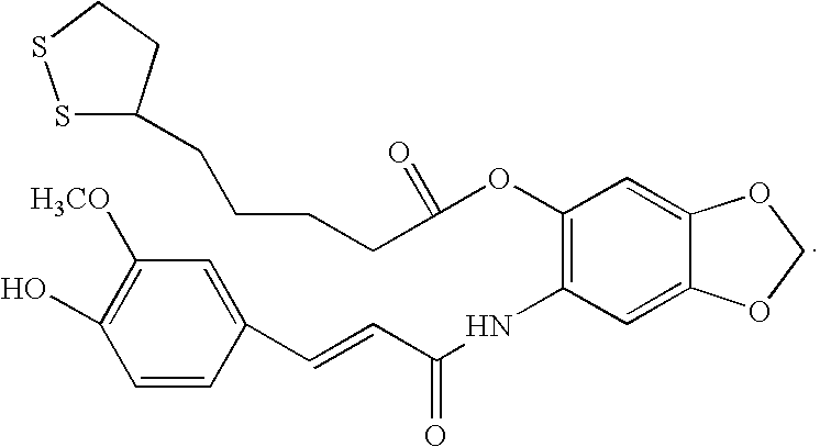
C1=CC(C=CC(NC2=C(OC(CCCCC3CCSS3)=O)C=C3C(=C2)OCO3)=O)=CC([H3CO])=C1O
